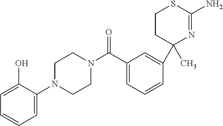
C1(C)(C2=CC(C(N3CCN(C4=CC=CC=C4O)CC3)=O)=CC=C2)N=C(N)SCC1
